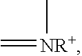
C=[NR+]C
